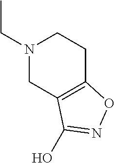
N1(CC)CCC2=C(C1)C(O)=NO2
